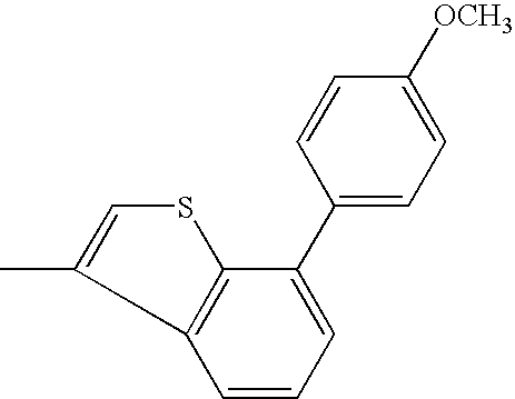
C1(C2=CC=CC3=C2SC=C3C)=CC=C([OCH3])C=C1
